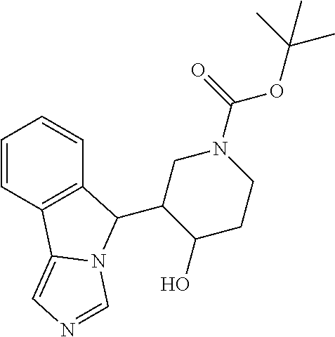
C1=CC2=C(C=C1)C(C1C(O)CCN(C(=O)OC(C)(C)C)C1)N1C2=CN=C1
